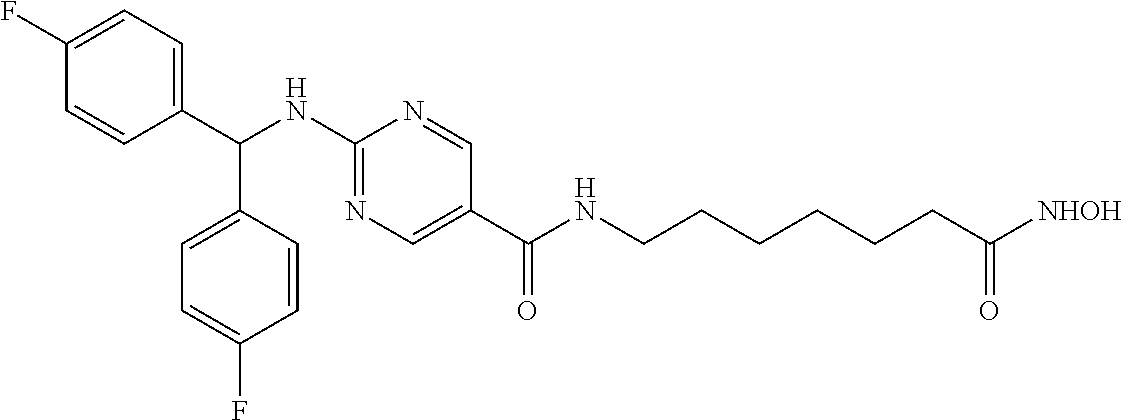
C1(NC(C2=CC=C(F)C=C2)C2=CC=C(F)C=C2)=NC=C(C(=O)NCCCCCCC([NHOH])=O)C=N1
